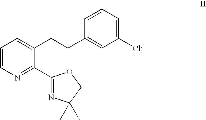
C1=CN=C(C2=NC(C)(C)CO2)C(CCC2=CC(Cl)=CC=C2)=C1
